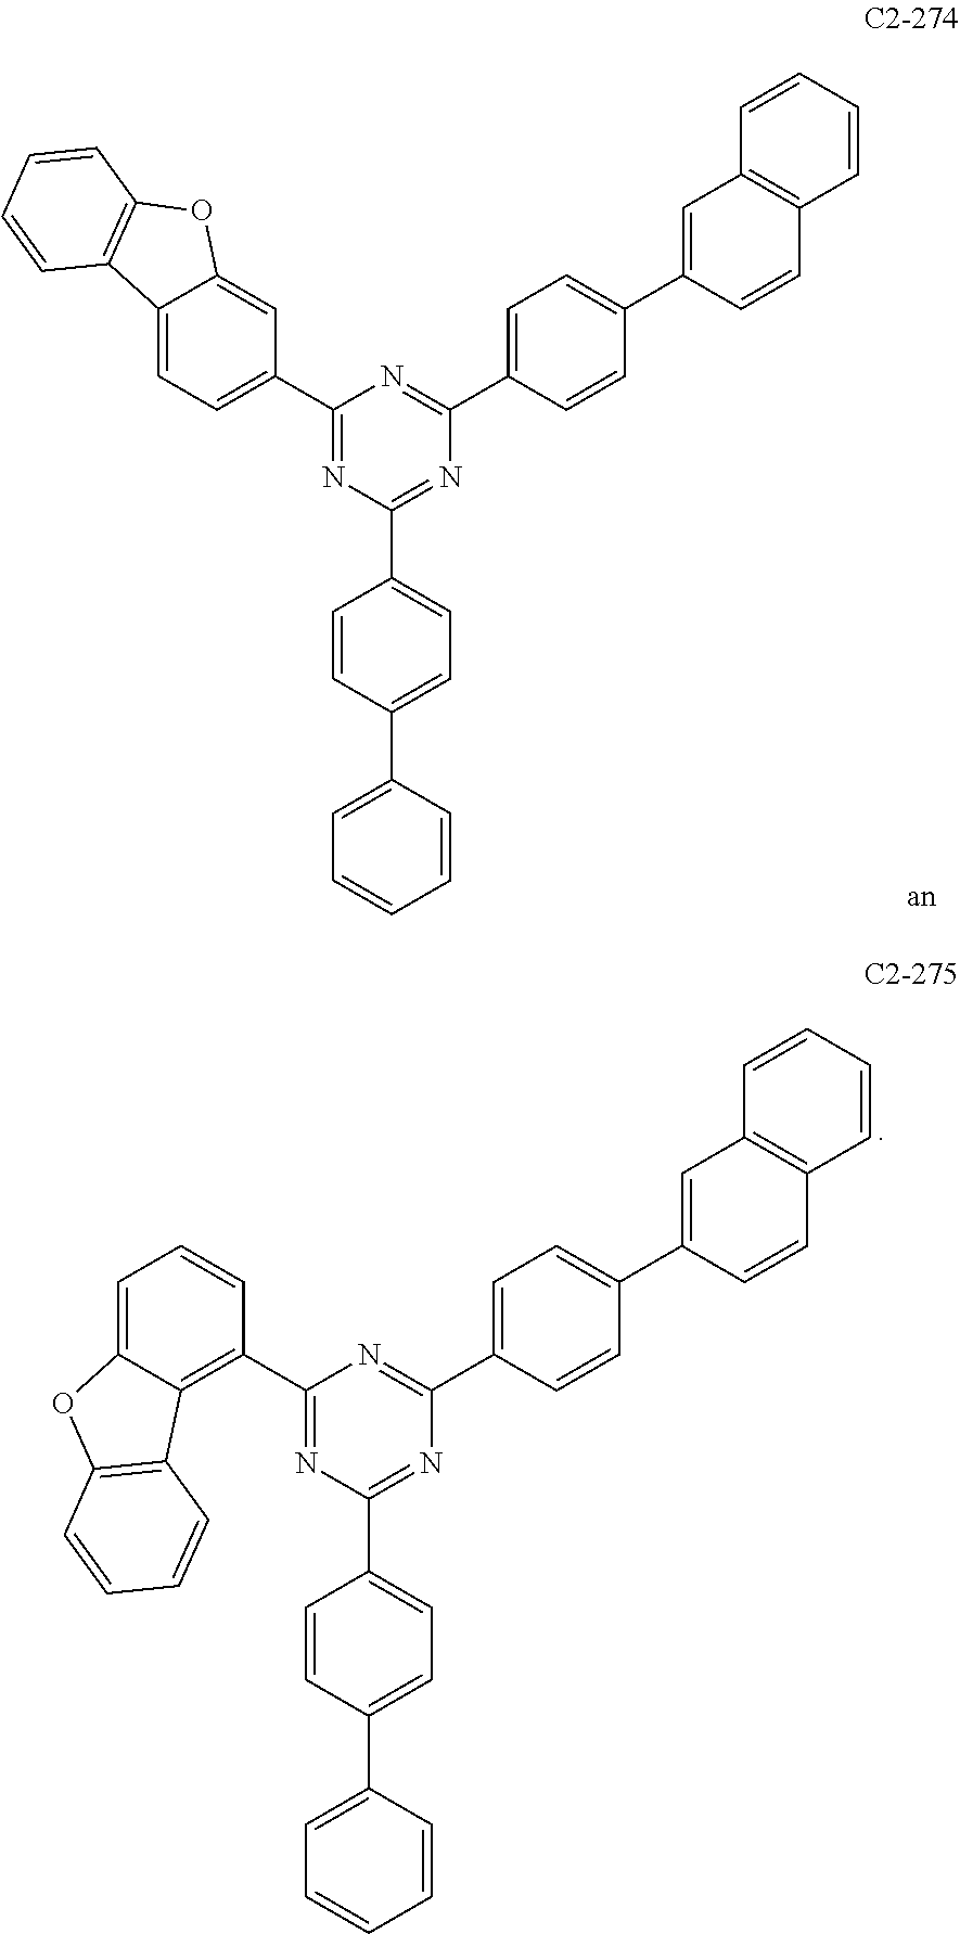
N1=C(C2=CC=C3C(=C2)OC2=C3C=CC=C2)N=C(C2=CC=C(C3=CC4=C(C=C3)C=CC=C4)C=C2)N=C1C1=CC=C(C2=CC=CC=C2)C=C1.N1=C(C2=C3C(=CC=C2)OC2=C3C=CC=C2)N=C(C2=CC=C(C3=CC4=C(C=C3)C=CC=C4)C=C2)N=C1C1=CC=C(C2=CC=CC=C2)C=C1
